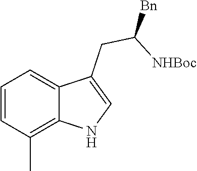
C1=CC=C2C(CC([Bn])[NHBoc])=CNC2=C1C
